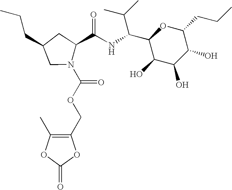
C1(COC(=O)N2C(C(NC(C(C)C)C3C(O)C(O)C(O)C(CCC)O3)=O)CC(CCC)C2)=C(C)OC(=O)O1
